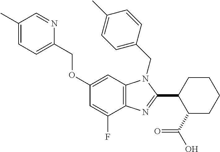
CC1=CC=C(COC2=CC3=C(C(F)=C2)N=C(C2CCCCC2C(=O)O)N3CC2=CC=C(C)C=C2)N=C1
